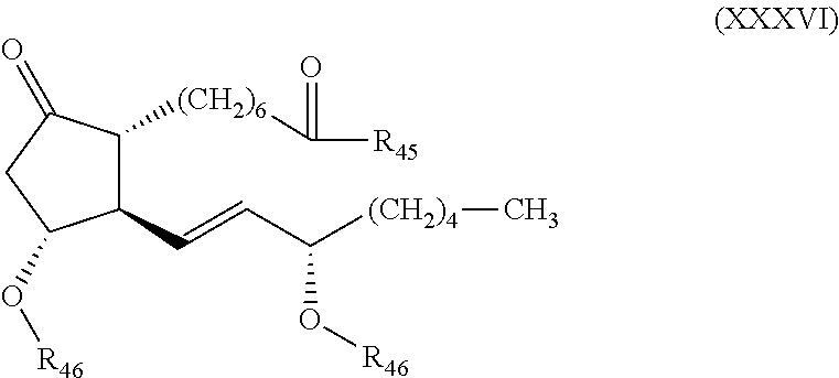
C1(C=CC([(CH2)4]C)O[R46])C([(CH2)6]C([R45])=O)C(=O)CC1O[R46]
